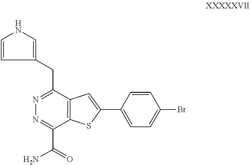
C1=CC(CC2=NN=C(C(=O)N)C3=C2C=C(C2=CC=C(Br)C=C2)S3)=CN1
